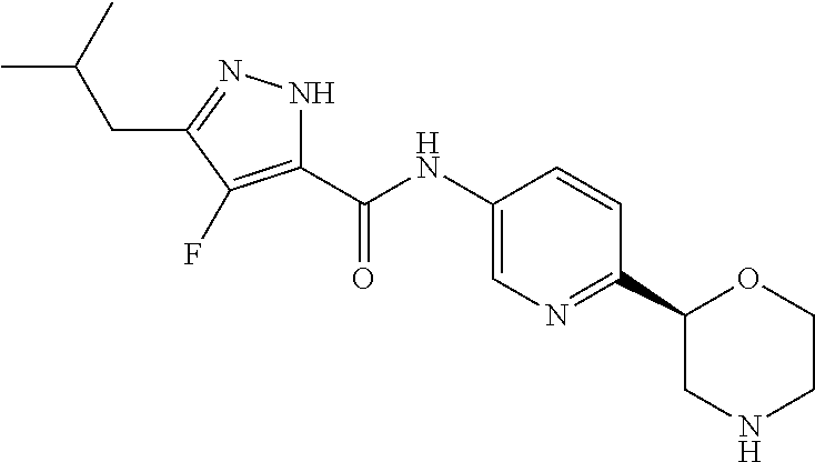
O=C(NC1=CN=C(C2CNCCO2)C=C1)C1=C(F)C(CC(C)C)=NN1
